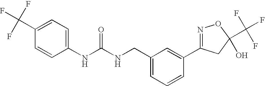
N(C(NCC1=CC=CC(C2=NOC(C(F)(F)F)(O)C2)=C1)=O)C1=CC=C(C(F)(F)F)C=C1
